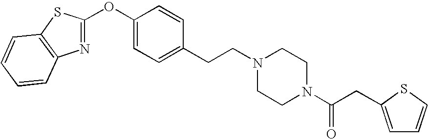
N1=C(OC2=CC=C(CCN3CCN(C(CC4=CC=CS4)=O)CC3)C=C2)SC2=C1C=CC=C2
